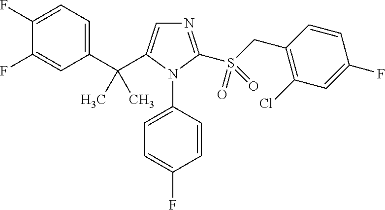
C1(F)=CC=C(C(C2=CN=C(S(CC3=C(Cl)C=C(F)C=C3)(=O)=O)N2C2=CC=C(F)C=C2)(C)C)C=C1F
